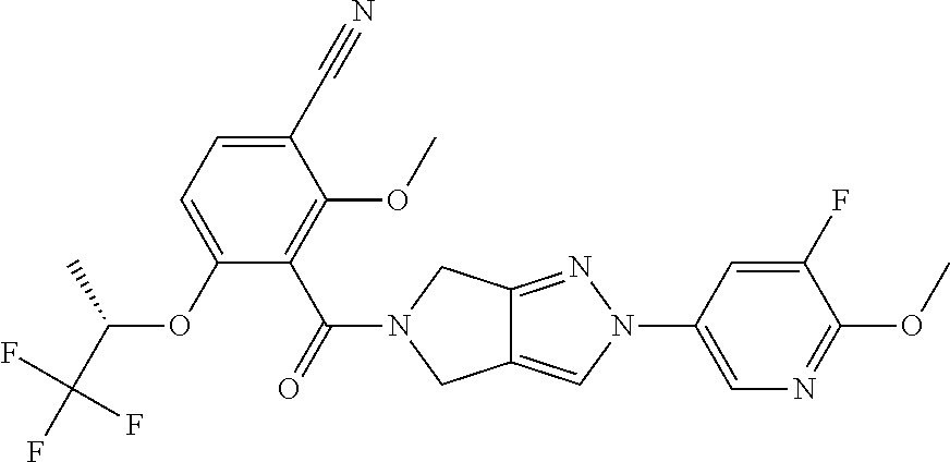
C12=CN(C3=CN=C(OC)C(F)=C3)N=C1CN(C(=O)C1=C(OC)C(C#N)=CC=C1OC(C(F)(F)F)C)C2
